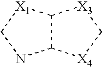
C1NC2C([X1]1)[X3]C[X4]2
